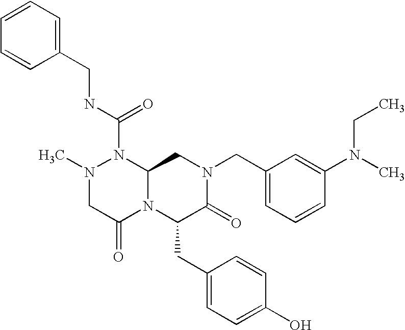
CN1CC(=O)N2C(N1C(NCC1=CC=CC=C1)=O)CN(CC1=CC=CC(N(C)CC)=C1)C(=O)C2CC1=CC=C(O)C=C1
